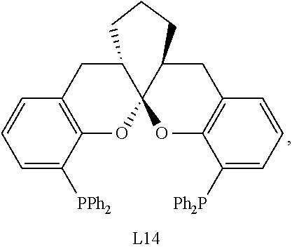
C1=C([PPh2])C2=C(C=C1)CC1C3(O2)OC2=C(CC3CCC1)C=CC=C2[Ph2P]
